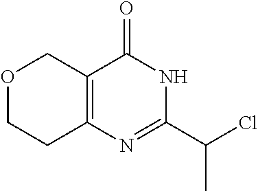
C12=C(COCC1)C(=O)NC(C(Cl)C)=N2
